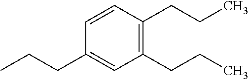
C1=CC(CCC)=C(CCC)C=C1CCC
